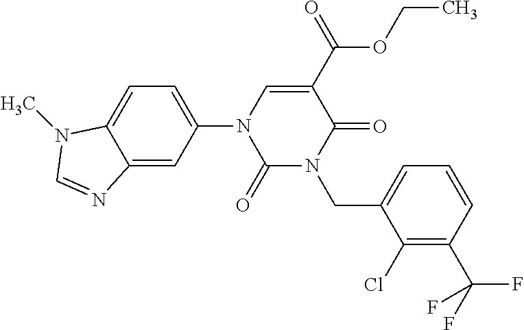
C1(=O)N(CC2=CC=CC(C(F)(F)F)=C2Cl)C(=O)C(C(OCC)=O)=CN1C1=CC=C2C(=C1)N=CN2C
